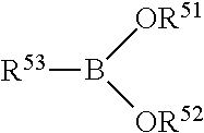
[R53]B([OR51])[OR52]
